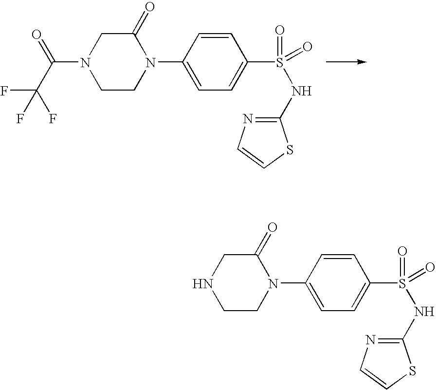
C1(=O)CN(C(C(F)(F)F)=O)CCN1C1=CC=C(S(=O)(NC2=NC=CS2)=O)C=C1.C1(=O)CNCCN1C1=CC=C(S(=O)(NC2=NC=CS2)=O)C=C1
